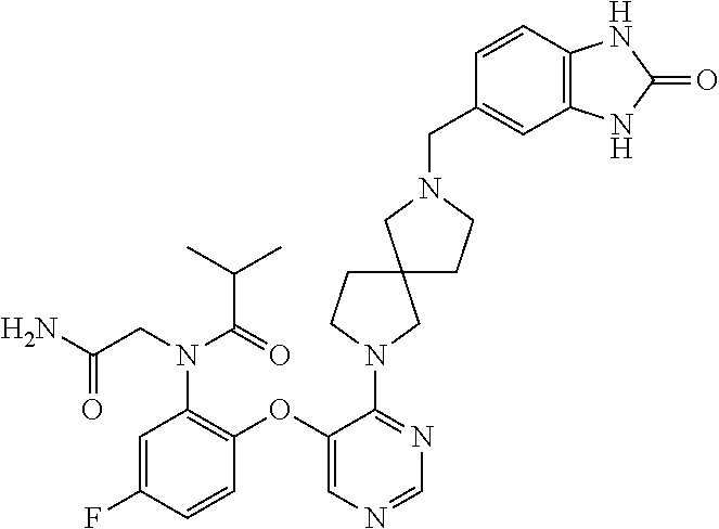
C1(OC2=C(N(CC(=O)N)C(=O)C(C)C)C=C(F)C=C2)=CN=CN=C1N1CCC2(C1)CCN(CC1=CC3=C(C=C1)NC(=O)N3)C2
